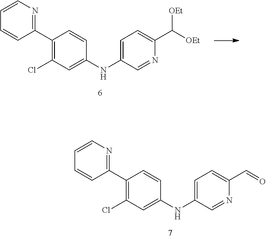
C1=C(NC2=CC(Cl)=C(C3=NC=CC=C3)C=C2)C=NC(C=O)=C1.C1=C(NC2=CC(Cl)=C(C3=NC=CC=C3)C=C2)C=NC(C([OEt])[OEt])=C1
